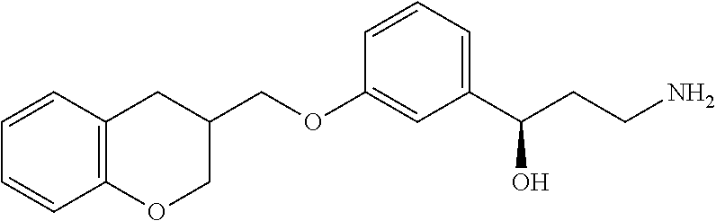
C1(COC2=CC(C(CCN)O)=CC=C2)CC2=C(OC1)C=CC=C2
